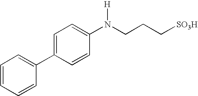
C1=C(C2=CC=CC=C2)C=CC(N(CCC[SO3H])[H])=C1
